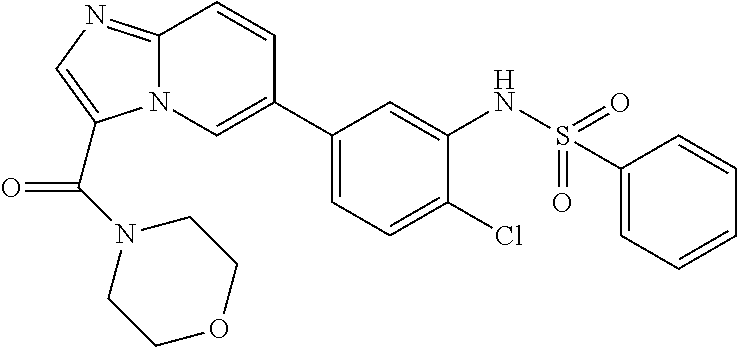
C1(C2=CN3C(=NC=C3C(N3CCOCC3)=O)C=C2)=CC=C(Cl)C(NS(=O)(=O)C2=CC=CC=C2)=C1
